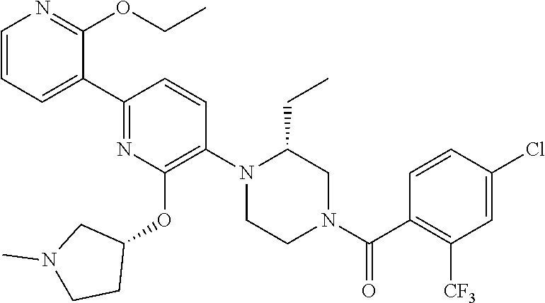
C1(C2=CC=CN=C2OCC)=NC(OC2CN(C)CC2)=C(N2CCN(C(C3=C([CF3])C=C(Cl)C=C3)=O)CC2CC)C=C1
